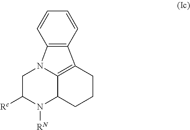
C1=CC2=C(C3=C4C(CCC3)N([RN])C([Rc])CN24)C=C1
